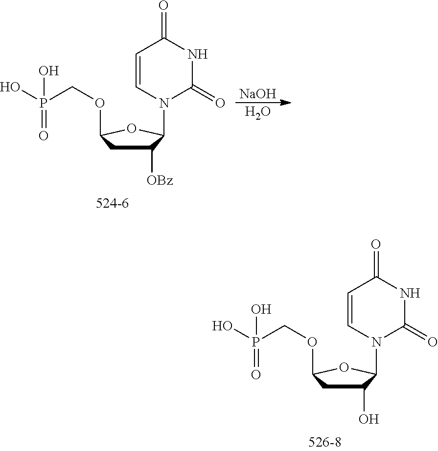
C1([OBz])CC(OCP(O)(=O)O)OC1N1C(=O)NC(=O)C=C1.[NaOH].O.C1(O)CC(OCP(O)(=O)O)OC1N1C(=O)NC(=O)C=C1
